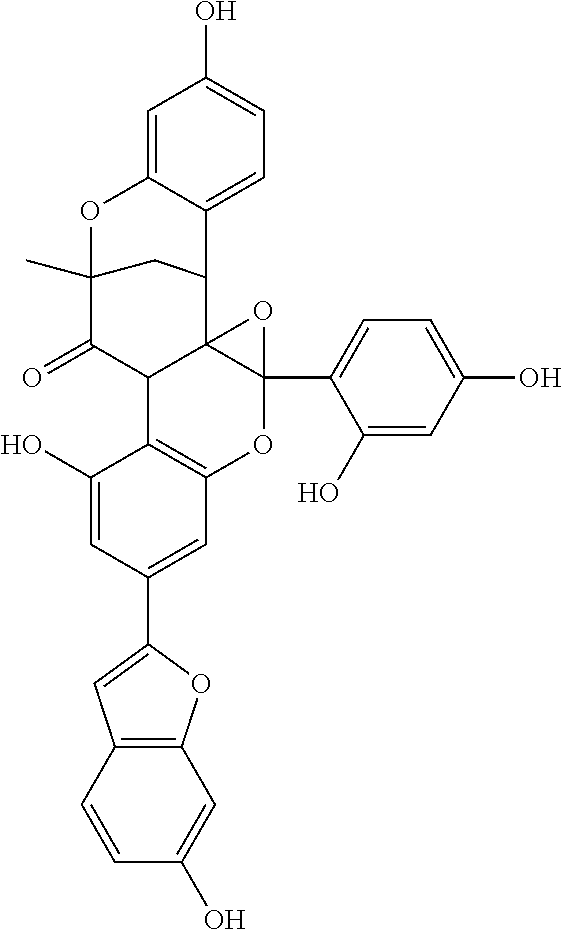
C12=C(C=CC(O)=C1)C=C(C1=CC3=C(C(O)=C1)C1C4(C(C5=CC=C(O)C=C5O)(O3)O4)C3C4=CC=C(O)C=C4OC(C)(C1=O)C3)O2
